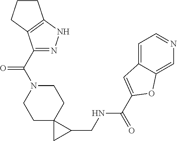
C1C2(CCN(C(=O)C3=NNC4=C3CCC4)C1)CC2CNC(=O)C1=CC2=CC=NC=C2O1
